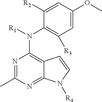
C1=C(OC)C=C([R2])C(N([R1])C2=C3C(=NC(C)=N2)N([R4])C=C3)=C1[R3]
